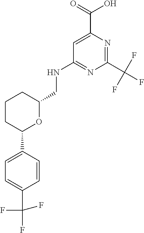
C1=CC(C2OC(CNC3=NC(C(F)(F)F)=NC(C(=O)O)=C3)CCC2)=CC=C1C(F)(F)F
